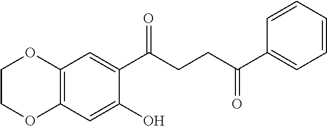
C12=C(C=C(O)C(C(CCC(C3=CC=CC=C3)=O)=O)=C1)OCCO2
